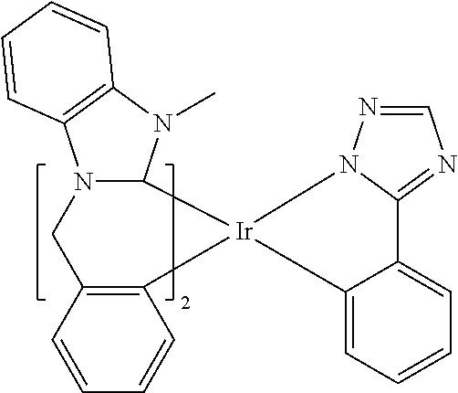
C12=NC=NN1[Ir]1(C3=CC=CC=C23)C2=C(C=CC=C2)CN2C1N(C)C1=C2C=CC=C1
